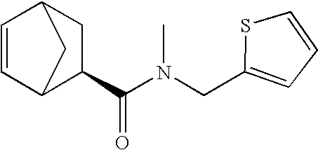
C1=CC2C(C(N(CC3=CC=CS3)C)=O)CC1C2
